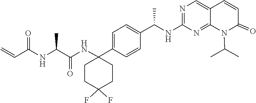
C1=CC2=CN=C(NC(C3=CC=C(C4(NC(=O)C(NC(C=C)=O)C)CCC(F)(F)CC4)C=C3)C)N=C2N(C(C)C)C1=O
